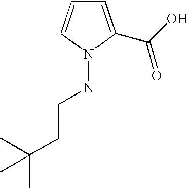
C1=C(C(=O)O)N(NCCC(C)(C)C)C=C1
